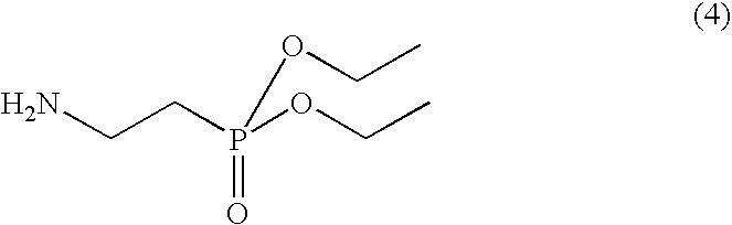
NCCP(OCC)(=O)OCC
